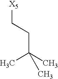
C(C[X5])C(C)(C)C
